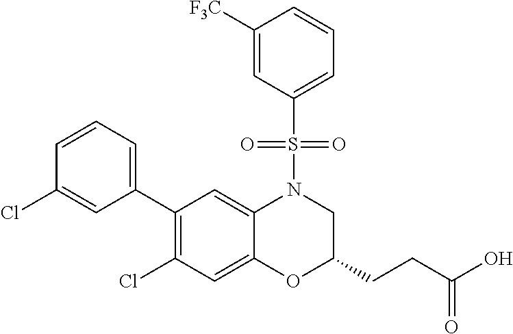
C1(C2=CC=CC(Cl)=C2)=C(Cl)C=C2C(=C1)N(S(=O)(=O)C1=CC=CC([F3C])=C1)CC(CCC(O)=O)O2
